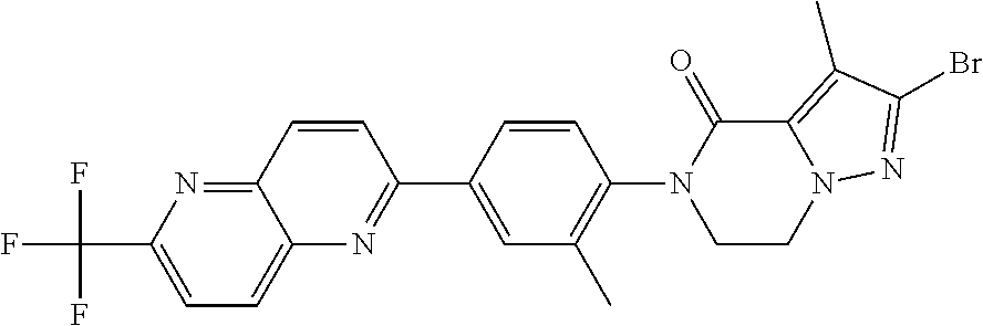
C1(C)=C(N2CCN3C(=C(C)C(Br)=N3)C2=O)C=CC(C2=NC3=CC=C(C(F)(F)F)N=C3C=C2)=C1
